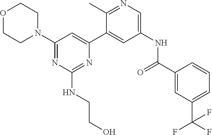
C1(N2CCOCC2)=NC(NCCO)=NC(C2=CC(NC(C3=CC(C(F)(F)F)=CC=C3)=O)=CN=C2C)=C1
